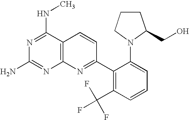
N1=C(NC)C2=C(N=C1N)N=C(C1=C(C(F)(F)F)C=CC=C1N1CCCC1CO)C=C2
